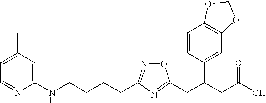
N(CCCCC1=NOC(CC(CC(O)=O)C2=CC3=C(C=C2)OCO3)=N1)C1=CC(C)=CC=N1
